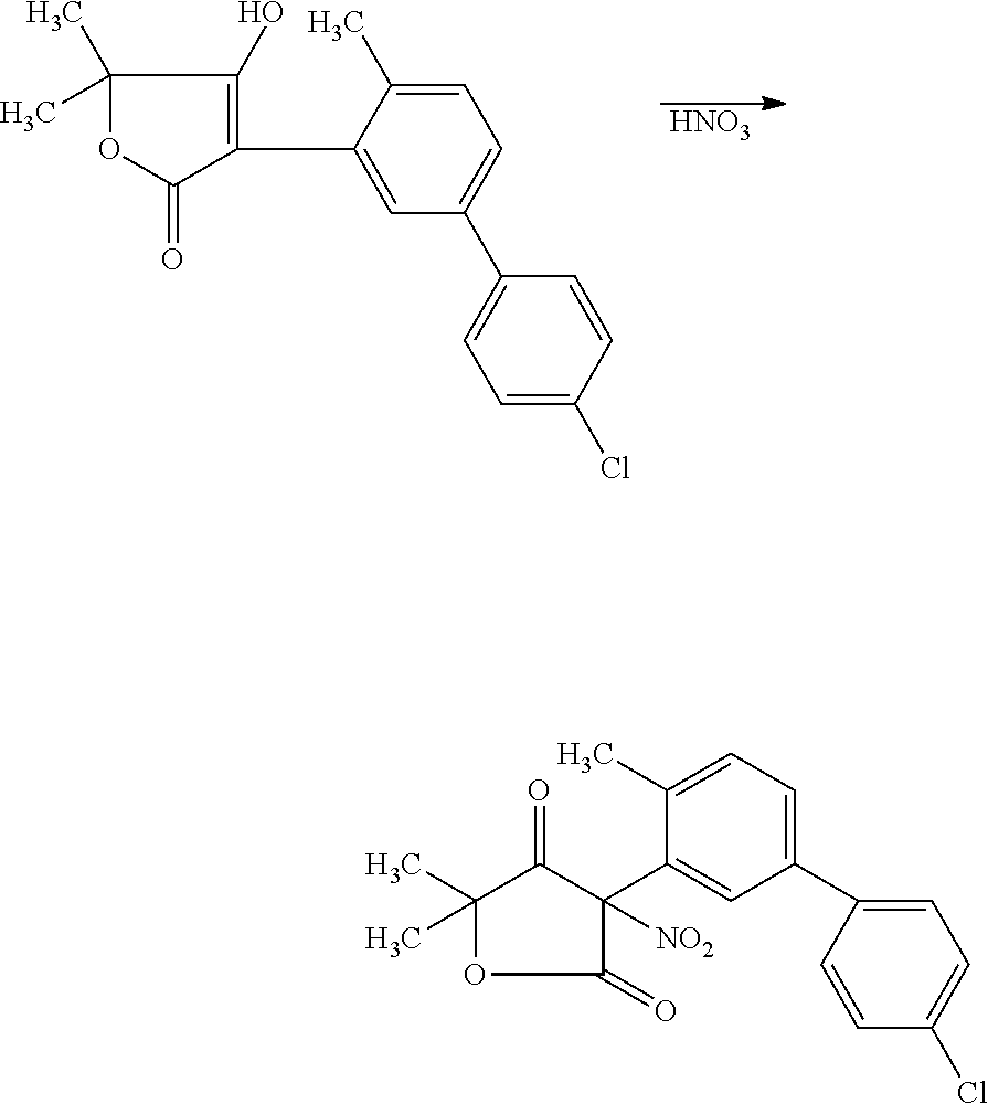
[HNO3].C1(C)(C)OC(=O)C(C2=CC(C3=CC=C(Cl)C=C3)=CC=C2C)=C1O.C1(C)(C)OC(=O)C(C2=CC(C3=CC=C(Cl)C=C3)=CC=C2C)([NO2])C1=O
